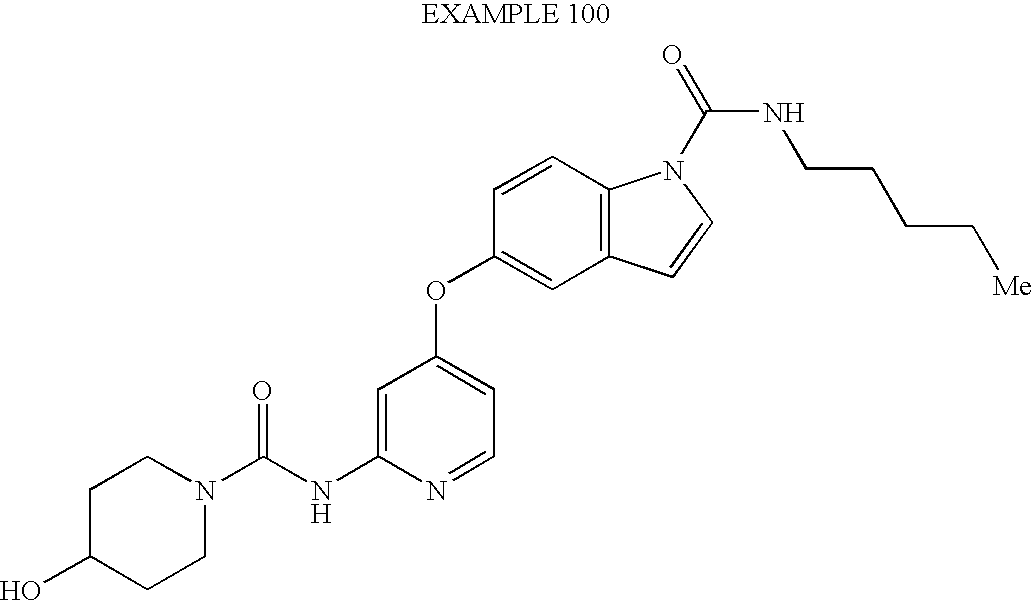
C1C(O)CCN(C(NC2=CC(OC3=CC4=C(C=C3)N(C(NCCCC[Me])=O)C=C4)=CC=N2)=O)C1
